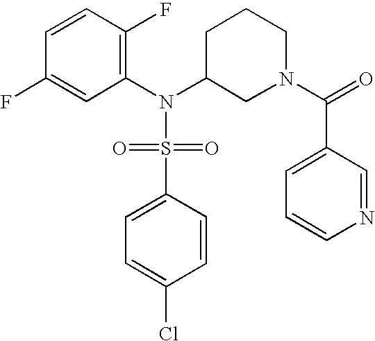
C1=CC(F)=C(N(C2CN(C(C3=CC=CN=C3)=O)CCC2)S(=O)(=O)C2=CC=C(Cl)C=C2)C=C1F
